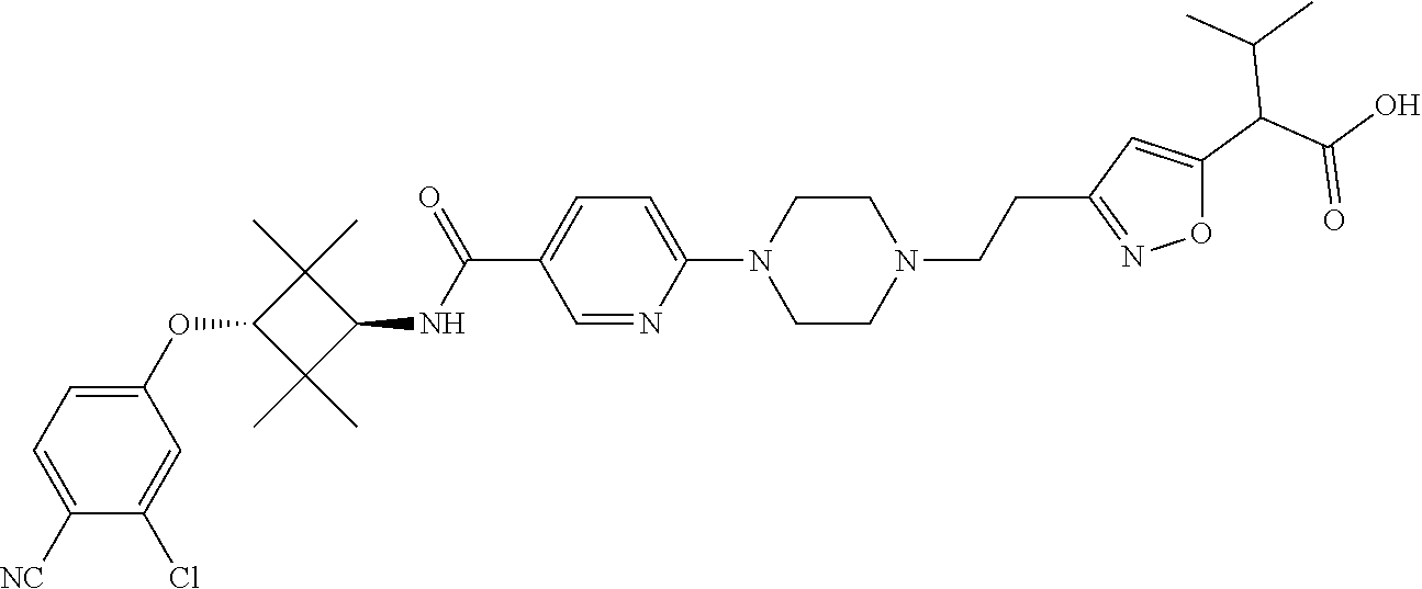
C1(OC2C(C)(C)C(NC(C3=CC=C(N4CCN(CCC5=NOC(C(C(O)=O)C(C)C)=C5)CC4)N=C3)=O)C2(C)C)=CC=C([NC])C(Cl)=C1
